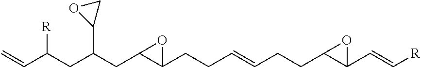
C=CC(CC(CC1C(CCC=CCCC2C(C=C[R])O2)O1)C1CO1)[R]
